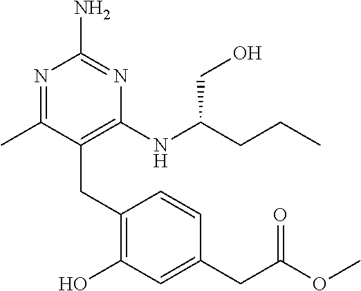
C(C1=C(NC(CCC)CO)N=C(N)N=C1C)C1=C(O)C=C(CC(=O)OC)C=C1
